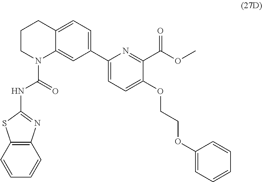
C12=C(C=CC=C1)SC(NC(=O)N1C3=CC(C4=CC=C(OCCOC5=CC=CC=C5)C(C(OC)=O)=N4)=CC=C3CCC1)=N2
